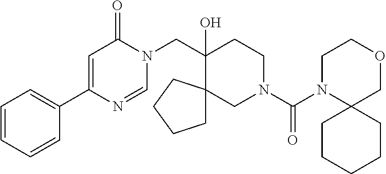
C1(C2=CC=CC=C2)=CC(=O)N(CC2(O)CCN(C(=O)N3C4(COCC3)CCCCC4)CC23CCCC3)C=N1
